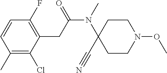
C1(C)=C(Cl)C(CC(N(C2(C#N)CCN(OC)CC2)C)=O)=C(F)C=C1
